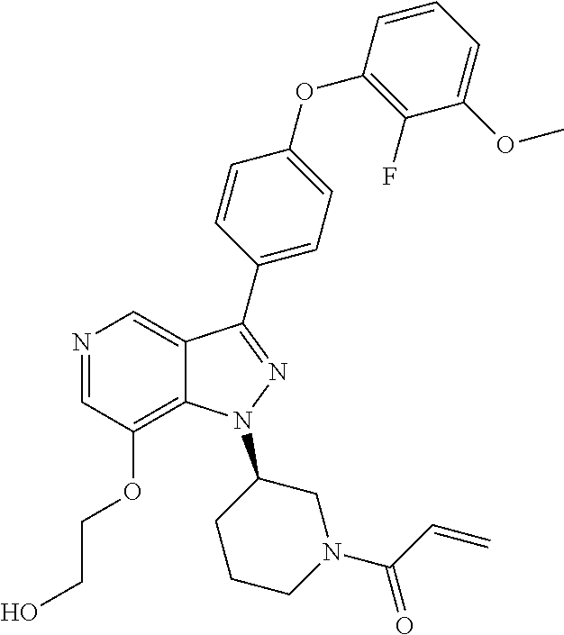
N1=CC(OCCO)=C2C(=C1)C(C1=CC=C(OC3=C(F)C(OC)=CC=C3)C=C1)=NN2C1CCCN(C(=O)C=C)C1
